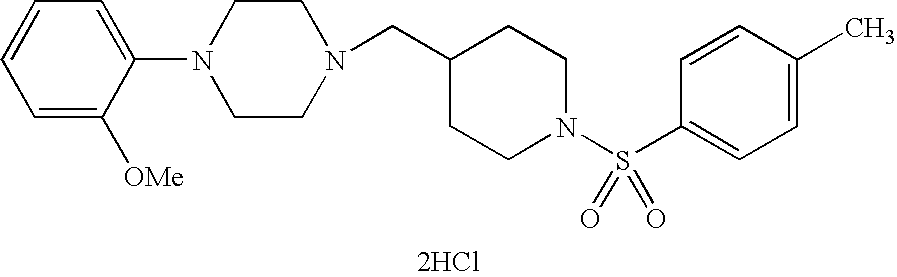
C1=C([OMe])C(N2CCN(CC3CCN(S(C4=CC=C(C)C=C4)(=O)=O)CC3)CC2)=CC=C1.[2HCl]
